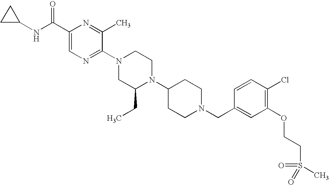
C1(C(NC2CC2)=O)=CN=C(N2CC(CC)N(C3CCN(CC4=CC(OCCS(C)(=O)=O)=C(Cl)C=C4)CC3)CC2)C(C)=N1
